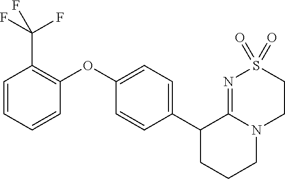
C1(OC2=C(C(F)(F)F)C=CC=C2)=CC=C(C2CCCN3C2=NS(=O)(=O)CC3)C=C1
